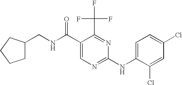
N(C(C1=CN=C(NC2=CC=C(Cl)C=C2Cl)N=C1C(F)(F)F)=O)CC1CCCC1
